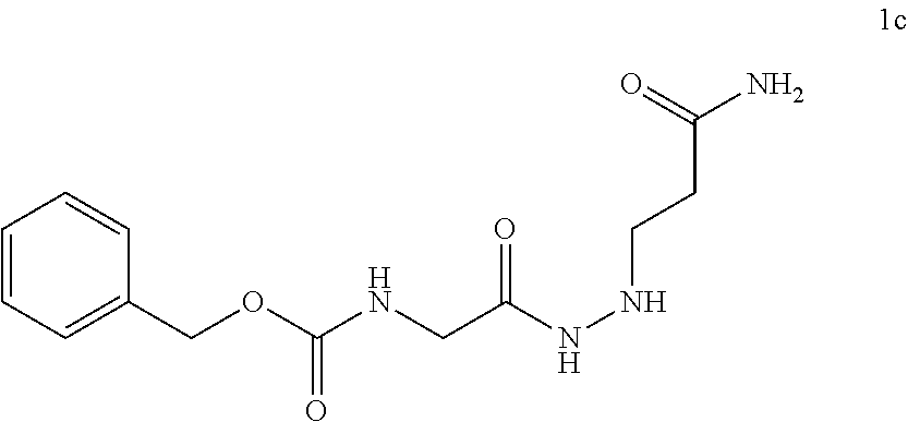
C(C(NNCCC(N)=O)=O)NC(OCC1=CC=CC=C1)=O
